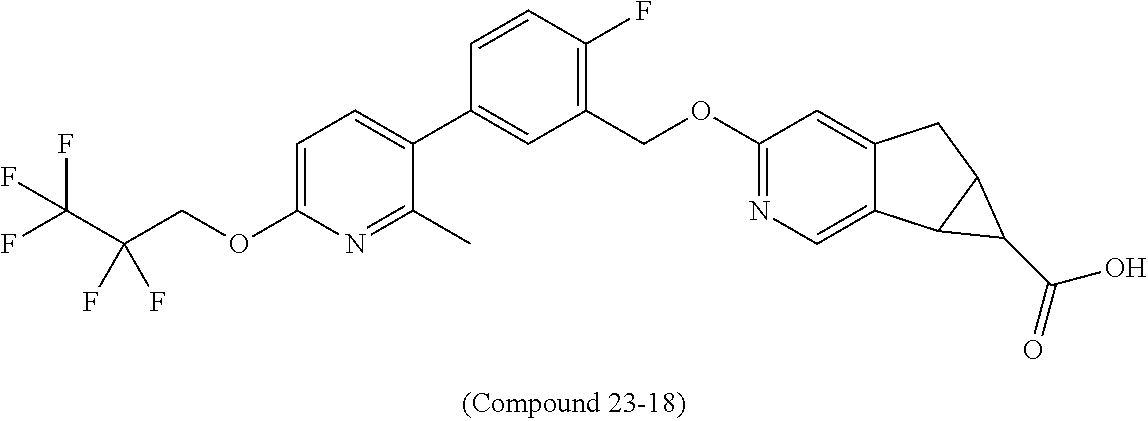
C1(C2=CC(COC3=NC=C4C(=C3)CC3C4C3C(=O)O)=C(F)C=C2)=CC=C(OCC(C(F)(F)F)(F)F)N=C1C
